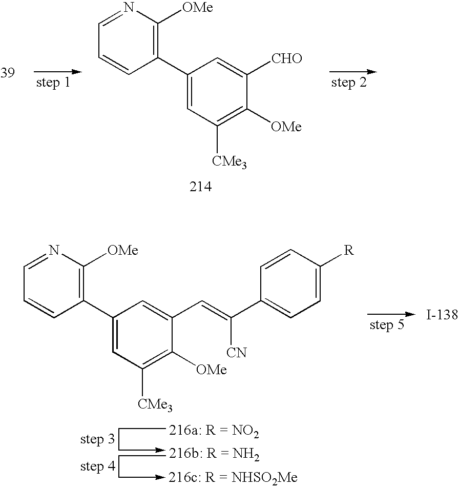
C1=NC([OMe])=C(C2=CC([CMe3])=C([OMe])C([CHO])=C2)C=C1.C1=NC([OMe])=C(C2=CC([CMe3])=C([OMe])C(C=C(C3=CC=C([R])C=C3)[CN])=C2)C=C1
